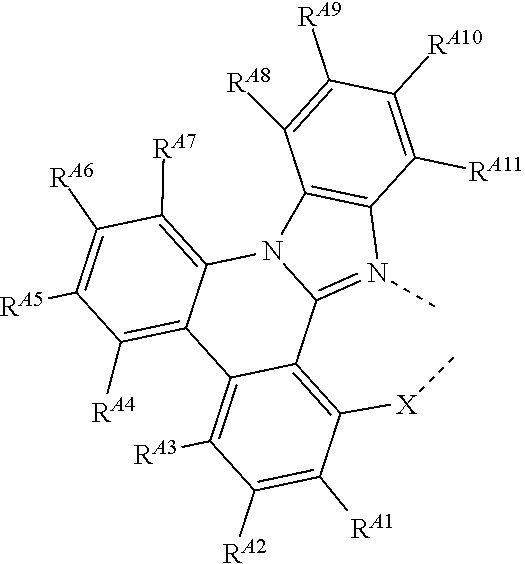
C12=N(C)C3=C(N1C1=C([RA7])C([RA6])=C([RA5])C([RA4])=C1C1=C([RA3])C([RA2])=C([RA1])C([X]C)=C21)C([RA8])=C([RA9])C([RA10])=C3[RA11]
